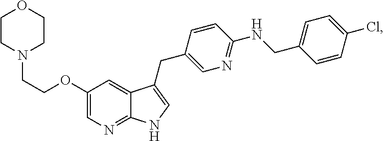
C1(OCCN2CCOCC2)=CN=C2C(=C1)C(CC1=CN=C(NCC3=CC=C(Cl)C=C3)C=C1)=CN2
